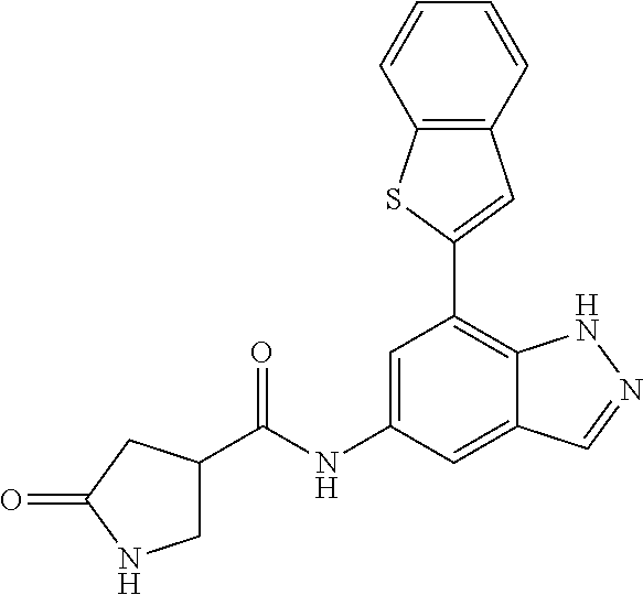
C1=C(NC(=O)C2CNC(=O)C2)C=C2C(=C1C1=CC3=C(S1)C=CC=C3)NN=C2
